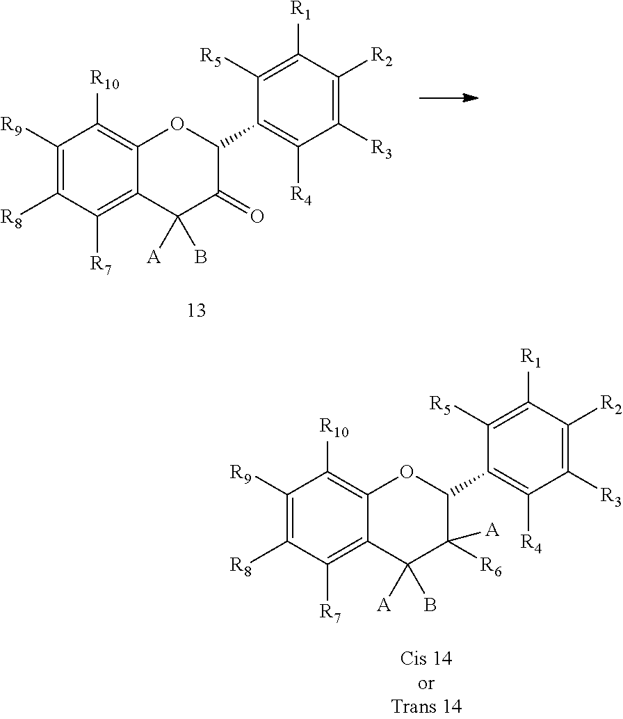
C1([R9])=C([R8])C([R7])=C2C(=C1[R10])OC(C1=C([R4])C([R3])=C([R2])C([R1])=C1[R5])C(=O)C2([A])B.C1([R9])=C([R8])C([R7])=C2C(=C1[R10])OC(C1=C([R4])C([R3])=C([R2])C([R1])=C1[R5])C([R6])([A])C2([A])B
